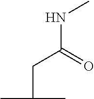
N(C)C(=O)CC(C)C
